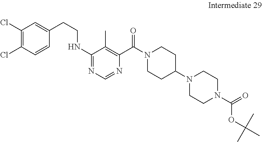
C1(Cl)=C(Cl)C=CC(CCNC2=NC=NC(C(N3CCC(N4CCN(C(=O)OC(C)(C)C)CC4)CC3)=O)=C2C)=C1
